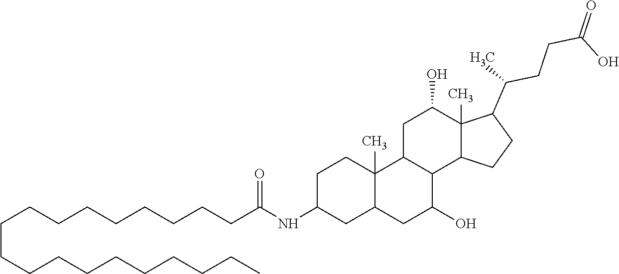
C(CCCCCCCCCC)CCCCCCCCC(NC1CC2C(C)(CC1)C1C(C(O)C2)C2C(C)(C(O)C1)C(C(CCC(=O)O)C)CC2)=O
